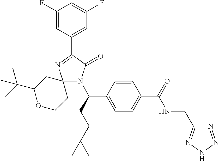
C12(N(C(CCC(C)(C)C)C3=CC=C(C(=O)NCC4=NNN=N4)C=C3)C(=O)C(C3=CC(F)=CC(F)=C3)=N1)CC(C(C)(C)C)OCC2
